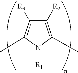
C1([R2])=C(C)N([R1])C(C)=C1[R3]
